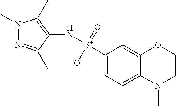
N1(C)N=C(C)C(N[S+](C2=CC=C3C(=C2)OCCN3C)(=O)[-O])=C1C
